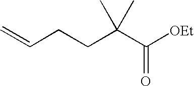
C(CC(C([OEt])=O)(C)C)C=C
